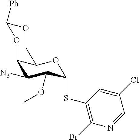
[N3]C1C2C(OC(SC3=C(Br)N=CC(Cl)=C3)C1OC)COC([Ph])O2
